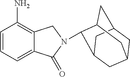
C1=CC=C2C(=C1N)CN(C1C3CC4CC(CC1C4)C3)C2=O
